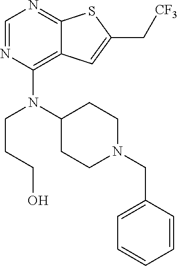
C1=NC(N(C2CCN(CC3=CC=CC=C3)CC2)CCCO)=C2C(=N1)SC(C[CF3])=C2
